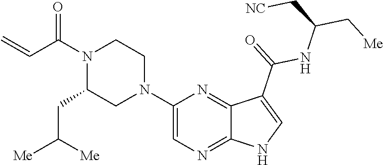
C1=C(N2CCN(C(C=C)=O)C(CC([Me])[Me])C2)N=C2C(=N1)NC=C2C(=O)NC(C[NC])C[Me]
